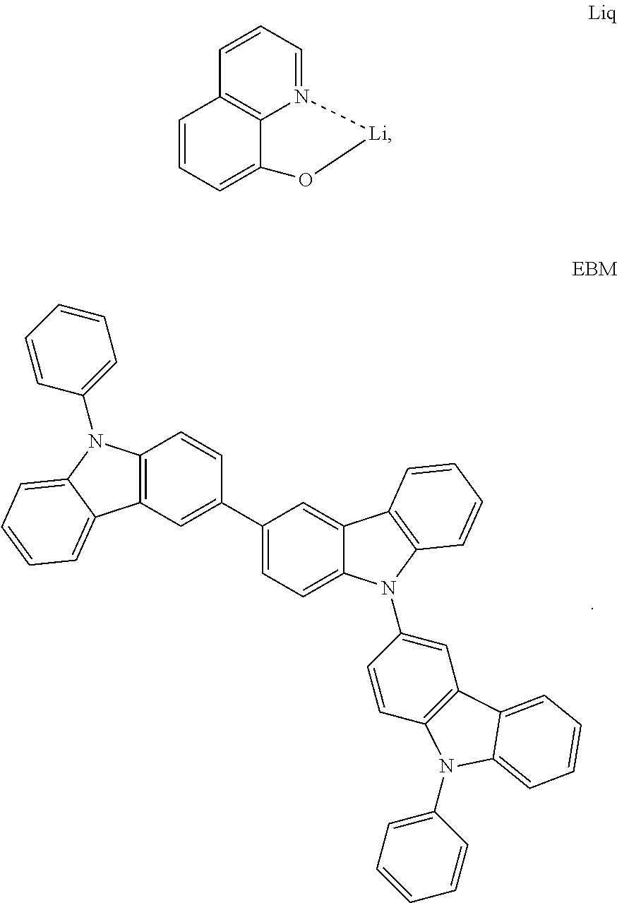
C12=C(C=C(C3=CC=C4C(=C3)C3=C(N4C4=CC5=C(C=C4)N(C4=CC=CC=C4)C4=CC=CC=C54)C=CC=C3)C=C1)C1=CC=CC=C1N2C1=CC=CC=C1.C12=C3N(=CC=C1)[Li]OC3=CC=C2
